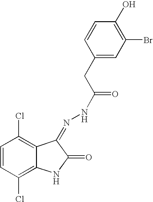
C12=C(Cl)C=CC(Cl)=C1NC(=O)C2=NNC(=O)CC1=CC(Br)=C(O)C=C1
